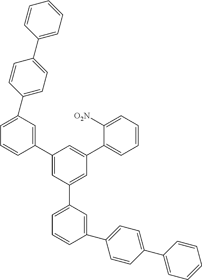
C1=C(C2=CC=C(C3=CC=CC=C3)C=C2)C=C(C2=CC(C3=CC=CC(C4=CC=C(C5=CC=CC=C5)C=C4)=C3)=CC(C3=CC=CC=C3[O2N])=C2)C=C1
